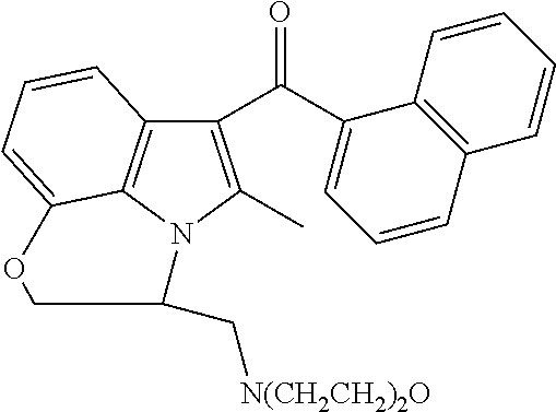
C1(C(C2=CC=CC3=C2C=CC=C3)=O)=C(C)N2C3=C1C=CC=C3OCC2C[N(CH2CH2)2O]
